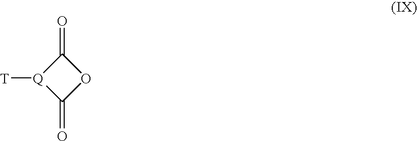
C1(=O)[Q]([T])C(=O)O1
